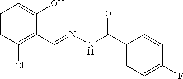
C1=CC(Cl)=C(C=NNC(C2=CC=C(F)C=C2)=O)C(O)=C1
